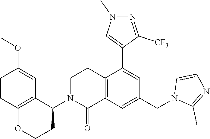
C1=CC2=C(C=C1OC)C(N1CCC3=C(C1=O)C=C(CN1C(C)=NC=C1)C=C3C1=CN(C)N=C1[CF3])CCO2
